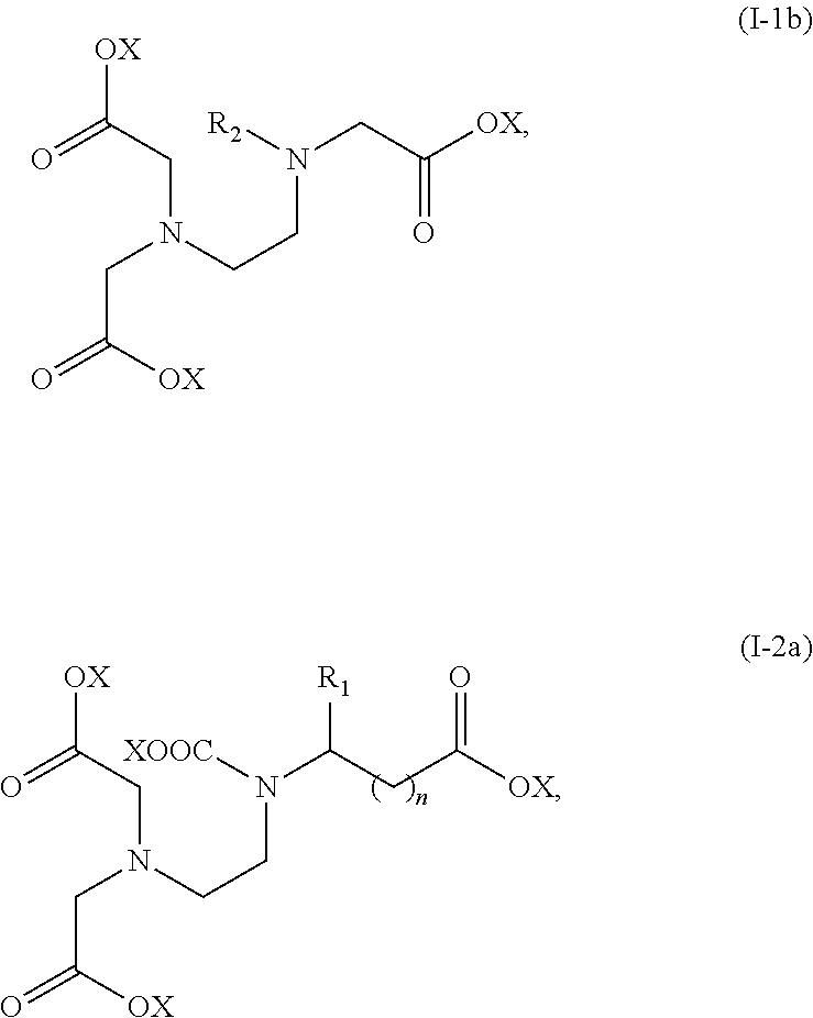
C(N([R2])CC([OX])=O)CN(CC(=O)[OX])CC([OX])=O.C(N([XOOC])C(CC([OX])=O)[R1])CN(CC(=O)[OX])CC([OX])=O
